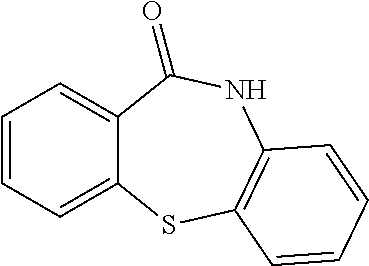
C1=CC=C2C(=C1)C(=O)NC1=C(S2)C=CC=C1
